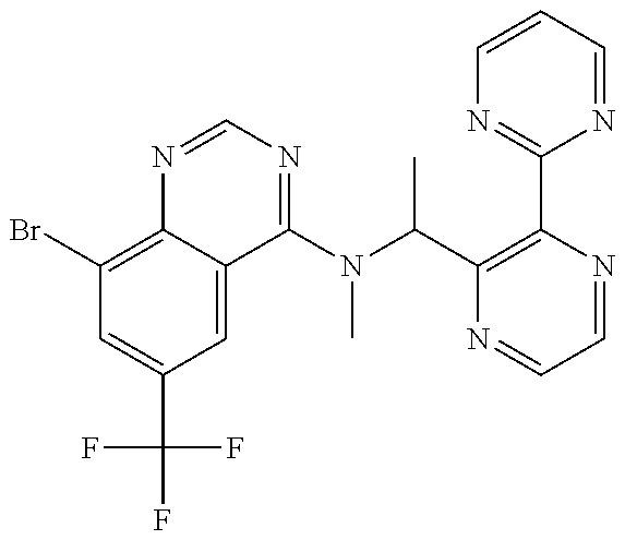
C1(Br)=C2C(=CC(C(F)(F)F)=C1)C(N(C(C1=C(C3=NC=CC=N3)N=CC=N1)C)C)=NC=N2
